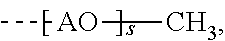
C[AO]C
